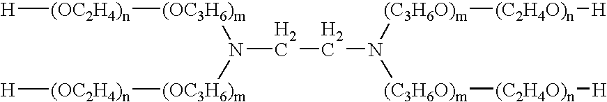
[H][(OC2H4)n][(OC3H6)m]N([(OC3H6)m][(OC2H4)n][H])CCN([(C3H6O)m][(C2H4O)n][H])[(C3H6O)m][(C2H4O)n][H]
